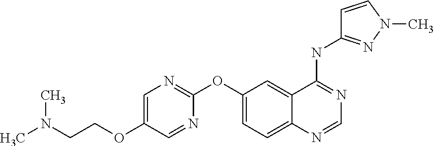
C1=C(OCCN(C)C)C=NC(OC2=CC=C3C(=C2)C(NC2=NN(C)C=C2)=NC=N3)=N1
